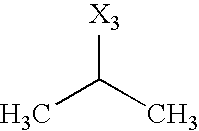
CC(C)[X3]
